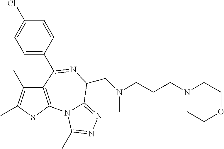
C12=C(SC(C)=C1C)N1C(=NN=C1C)C(CN(CCCN1CCOCC1)C)N=C2C1=CC=C(Cl)C=C1
